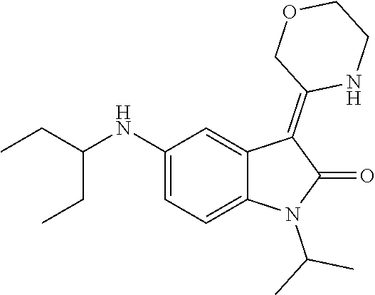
C1(NC(CC)CC)=CC=C2C(=C1)C(=C1NCCOC1)C(=O)N2C(C)C
